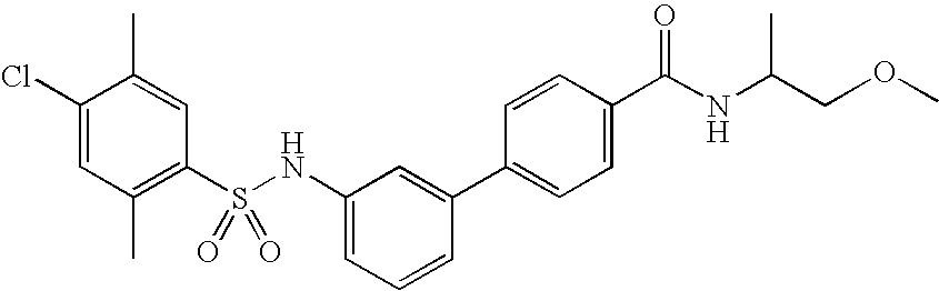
C1(Cl)=CC(C)=C(S(NC2=CC=CC(C3=CC=C(C(NC(COC)C)=O)C=C3)=C2)(=O)=O)C=C1C
